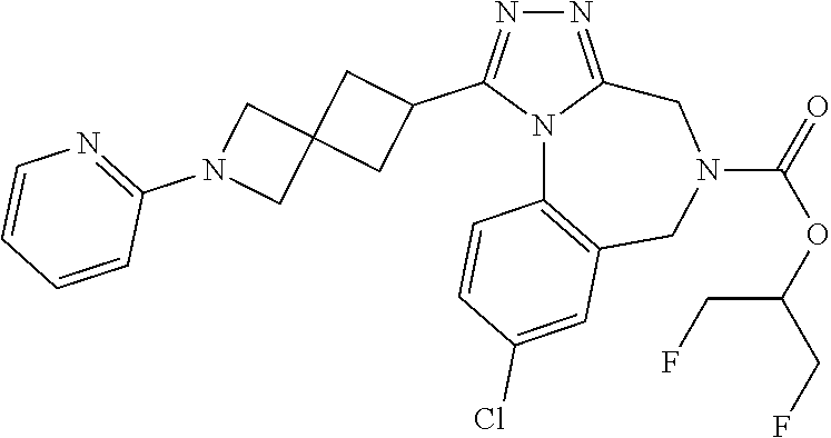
N1=C2N(C(C3CC4(C3)CN(C3=NC=CC=C3)C4)=N1)C1=C(CN(C(=O)OC(CF)CF)C2)C=C(Cl)C=C1
